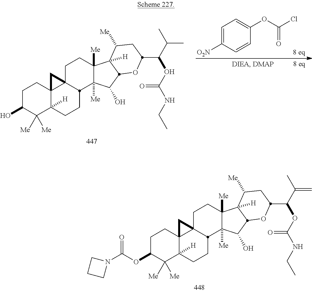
C1C(OC(N2CCC2)=O)C([Me])([Me])C2([H])C3(C1)C1(C3)CCC3([Me])C([Me])(C(O)C4C3([H])C([Me])CC(C(OC(=O)NCC)C(=C)C)O4)C1CC2.C1=C([O2N])C=CC(OC(Cl)=O)=C1.C1C(O)C([Me])([Me])C2([H])C3(C1)C1(C3)CCC3([Me])C([Me])(C(O)C4C3([H])C([Me])CC(C(OC(=O)NCC)C(C)C)O4)C1CC2
